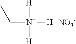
C([N+]([H])([H])[H])C.[NO3-]
